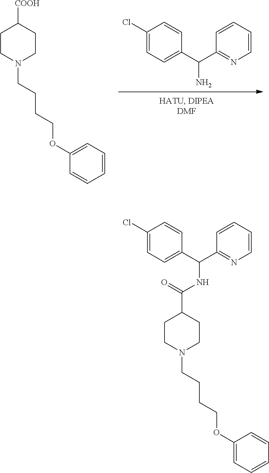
C1(Cl)=CC=C(C(C2=NC=CC=C2)N)C=C1.C1=CC=CC=C1OCCCCN1CCC([COOH])CC1.C1=C(OCCCCN2CCC(C(=O)NC(C3=CC=C(Cl)C=C3)C3=NC=CC=C3)CC2)C=CC=C1
